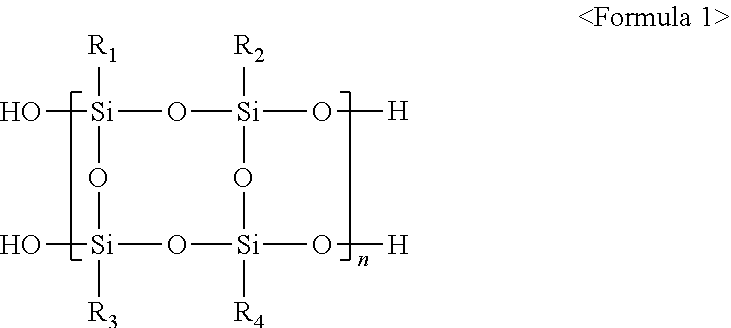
O[Si]1([R1])O[Si](O[H])([R2])O[Si](O[H])([R4])O[Si](O)([R3])O1
